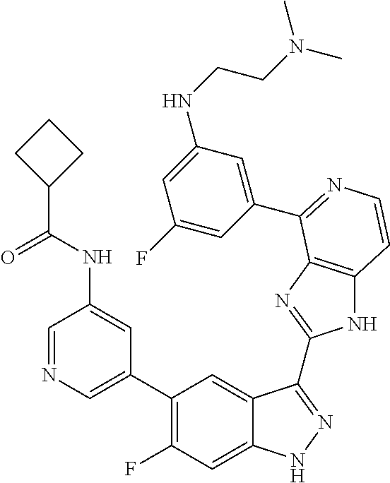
C1=C(C2=C(F)C=C3C(=C2)C(C2=NC4=C(N2)C=CN=C4C2=CC(NCCN(C)C)=CC(F)=C2)=NN3)C=C(NC(C2CCC2)=O)C=N1
